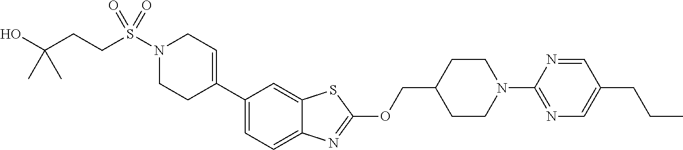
N1(S(CCC(O)(C)C)(=O)=O)CCC(C2=CC=C3C(=C2)SC(OCC2CCN(C4=NC=C(CCC)C=N4)CC2)=N3)=CC1
